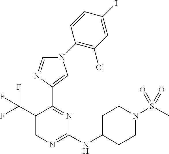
C1(C(F)(F)F)=CN=C(NC2CCN(S(C)(=O)=O)CC2)N=C1C1=CN(C2=C(Cl)C=C(I)C=C2)C=N1
